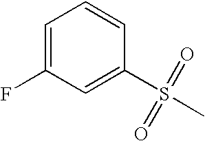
C1=CC=C(F)C=C1S(C)(=O)=O
